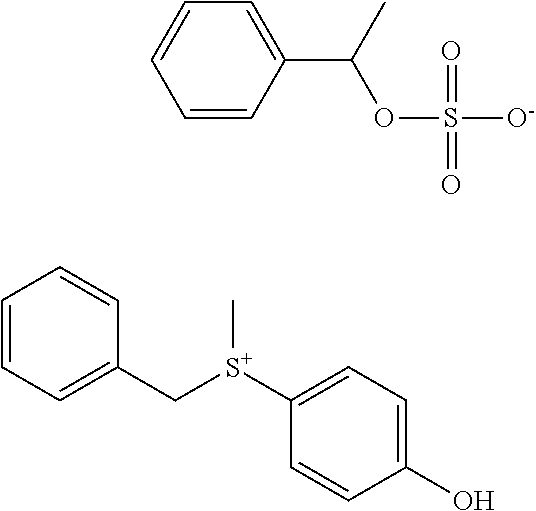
C1([S+](CC2=CC=CC=C2)C)=CC=C(O)C=C1.C1=CC(C(C)OS([O-])(=O)=O)=CC=C1
